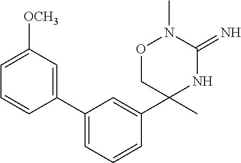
C1(C2=CC([OCH3])=CC=C2)=CC=CC(C2(C)NC(=N)N(C)OC2)=C1
